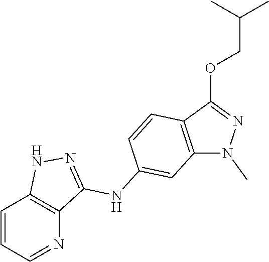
C1=CC=NC2=C1NN=C2NC1=CC2=C(C(OCC(C)C)=NN2C)C=C1
